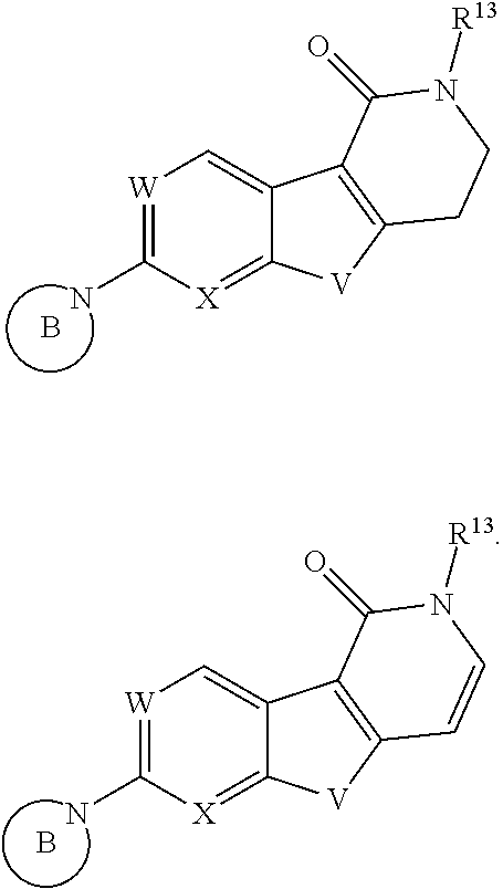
[W]1=C(N)[X]=C2C(=C1)C1=C([V]2)CCN([R13])C1=O.B.[W]1=C(N)[X]=C2C(=C1)C1=C([V]2)C=CN([R13])C1=O.B
